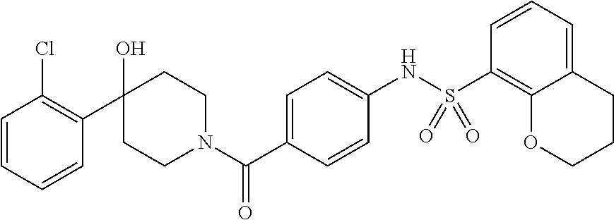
C1=CC=CC(C2(O)CCN(C(C3=CC=C(NS(C4=C5C(=CC=C4)CCCO5)(=O)=O)C=C3)=O)CC2)=C1Cl
